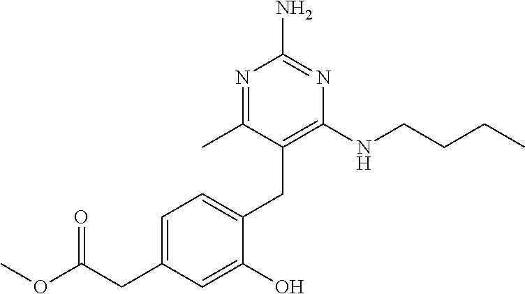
COC(CC1=CC=C(CC2=C(NCCCC)N=C(N)N=C2C)C(O)=C1)=O
